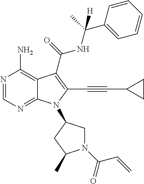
N1=CN=C2C(=C1N)C(C(=O)NC(C)(C1=CC=CC=C1)[H])=C(C#CC1CC1)N2C1CN(C(C=C)=O)C(C)C1
